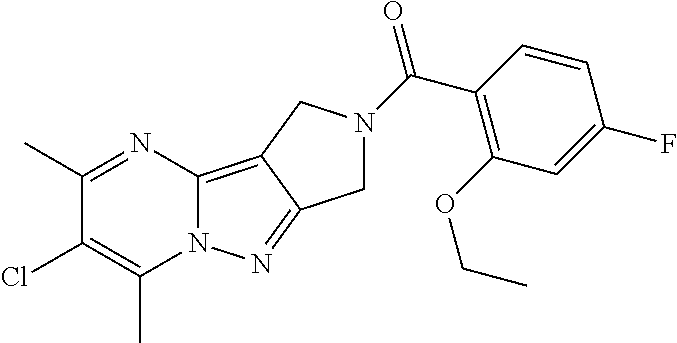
C1(C)=NC2=C3C(=NN2C(C)=C1Cl)CN(C(=O)C1=C(OCC)C=C(F)C=C1)C3
